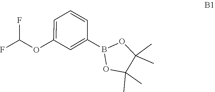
C1(C)(C)C(C)(C)OB(C2=CC(OC(F)F)=CC=C2)O1
